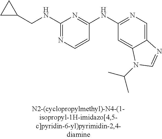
C1=CC(NC2=NC=C3C(=C2)N(C(C)C)C=N3)=NC(NCC2CC2)=N1
